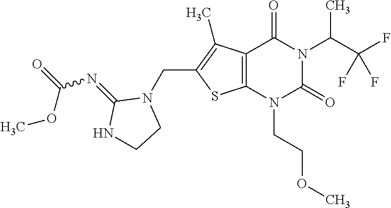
C12=C(N(CCOC)C(=O)N(C(C(F)(F)F)C)C1=O)SC(CN1C(=NC(OC)=O)NCC1)=C2C
